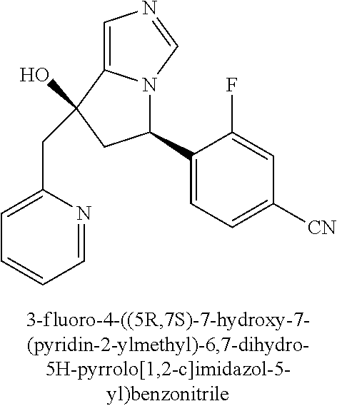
C1=C2N(C=N1)C(C1=CC=C([CN])C=C1F)CC2(O)CC1=CC=CC=N1
